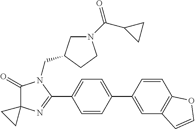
C1(=O)C2(N=C(C3=CC=C(C4=CC5=C(C=C4)OC=C5)C=C3)N1CC1CN(C(C3CC3)=O)CC1)CC2
